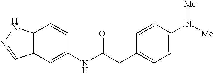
C12=C(C=C(NC(CC3=CC=C(N([Me])[Me])C=C3)=O)C=C1)C=NN2
